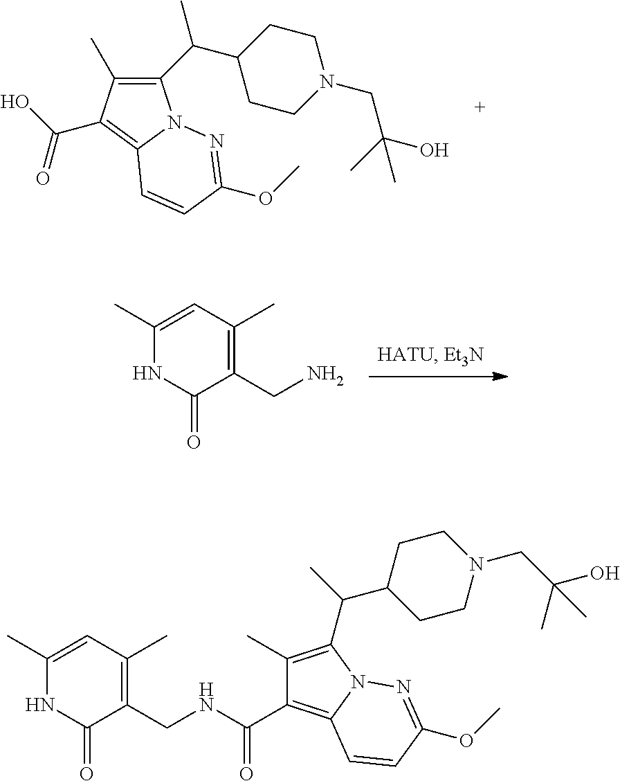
C1(C(C2CCN(CC(O)(C)C)CC2)C)=C(C)C(C(O)=O)=C2N1N=C(OC)C=C2.C1(C)=CC(C)=C(CN)C(=O)N1.C1(C)=C(C(C)C2CCN(CC(O)(C)C)CC2)N2C(=C1C(=O)NCC1=C(C)C=C(C)NC1=O)C=CC(OC)=N2
